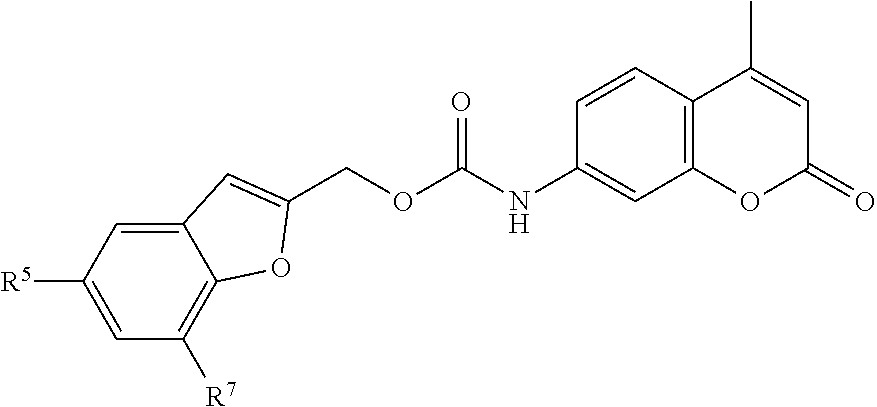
O(C(NC1=CC2=C(C=C1)C(C)=CC(=O)O2)=O)CC1=CC2=CC([R5])=CC([R7])=C2O1
